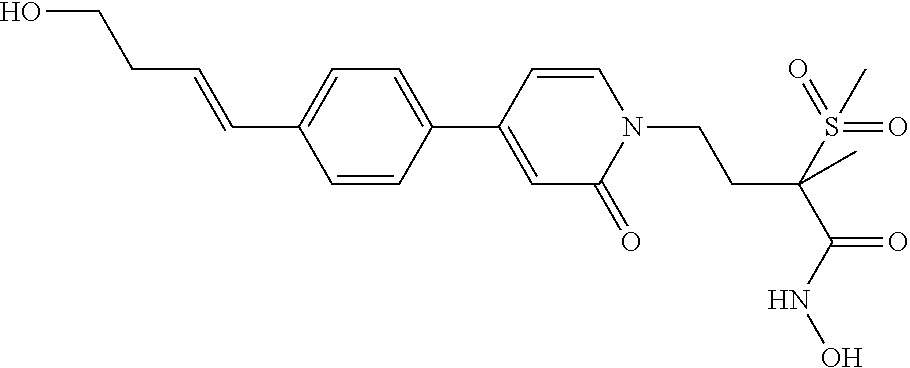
C1=CC(C2=CC(=O)N(CCC(C(=O)NO)(S(=O)(=O)C)C)C=C2)=CC=C1C=CCCO
